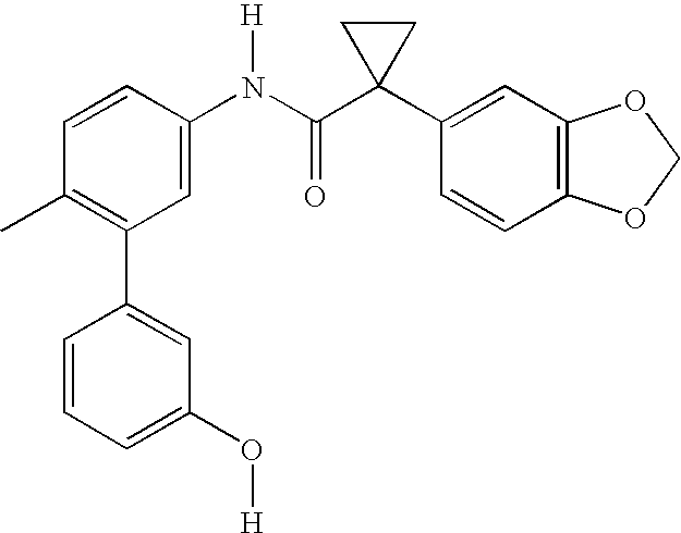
C1(N(C(C2(C3=CC4=C(C=C3)OCO4)CC2)=O)[H])=CC(C2=CC(O[H])=CC=C2)=C(C)C=C1
